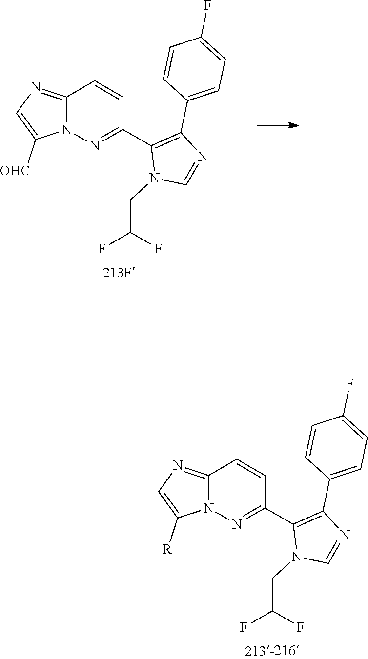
C12=NC=C([R])N1N=C(C1=C(C3=CC=C(F)C=C3)N=CN1CC(F)F)C=C2.C12=NC=C([OHC])N1N=C(C1=C(C3=CC=C(F)C=C3)N=CN1CC(F)F)C=C2
